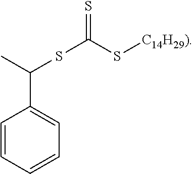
C1=CC=CC=C1C(C)SC(=S)S[C14H29)]
